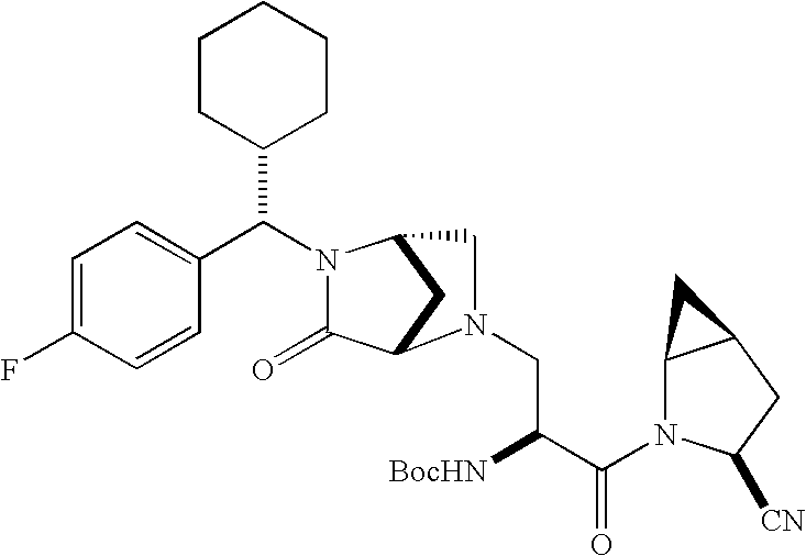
C(N1C(=O)C2CC1CN2CC([BocHN])C(=O)N1C2C(CC1[CN])C2)(C1=CC=C(F)C=C1)C1CCCCC1
